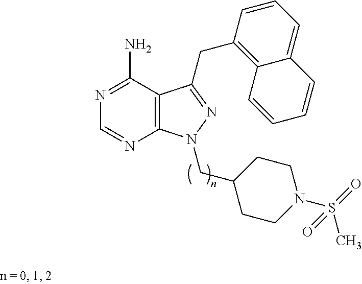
C1=NC2=C(C(N)=N1)C(CC1=C3C(=CC=C1)C=CC=C3)=NN2CC1CCN(S(=O)(C)=O)CC1
